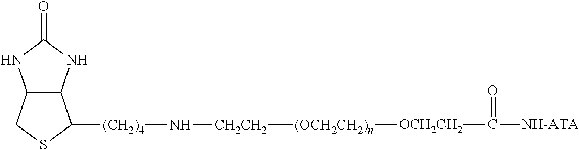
C(=O)([OCH2CH2][(OCH2CH2)n][CH2CH2]N[(CH2)4]C1C2C(CS1)NC(=O)N2)[NH-ATA]
